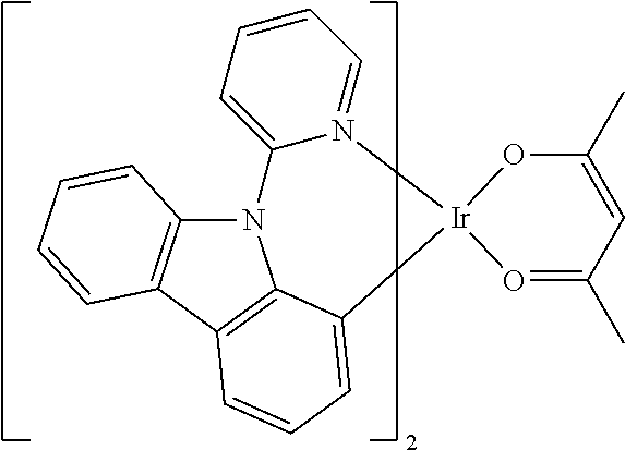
N12C3=C(C4=C1C(=CC=C4)[Ir]1(N4=CC=CC=C24)O=C(C)C=C(C)O1)C=CC=C3
